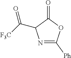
N1=C([Ph])OC(=O)C1C([F3C])=O
